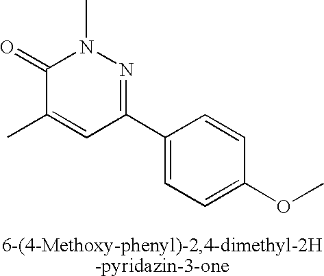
C1(=O)C(C)=CC(C2=CC=C(OC)C=C2)=NN1C
